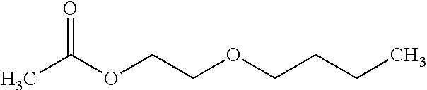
CC(OCCOCCCC)=O
